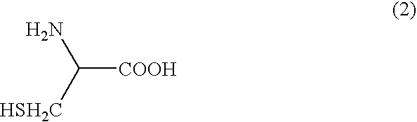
C([COOH])([HSH2C])N
